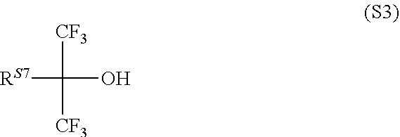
[RS7]C([CF3])(O)[CF3]
